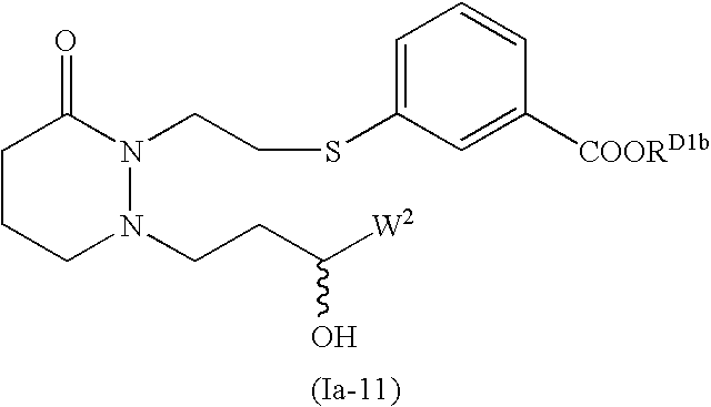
C1CCN(CCC([W2])O)N(CCSC2=CC=CC([COORD1b])=C2)C1=O
